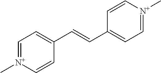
C1=[N+](C)C=CC(C=CC2=CC=[N+](C)C=C2)=C1
